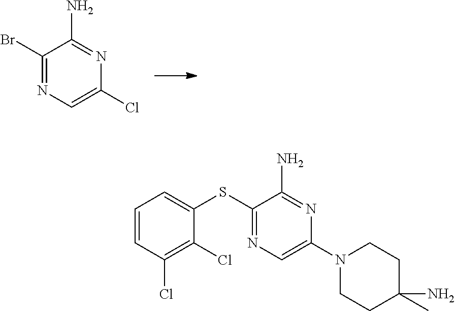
BrC1=NC=C(Cl)N=C1N.C1=CC(Cl)=C(Cl)C(SC2=NC=C(N3CCC(C)(N)CC3)N=C2N)=C1
